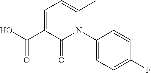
OC(C1=CC=C(C)N(C2=CC=C(F)C=C2)C1=O)=O
